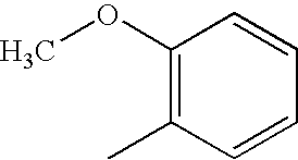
C1(OC)=C(C)C=CC=C1
